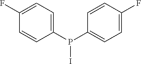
P(C1=CC=C(F)C=C1)(C1=CC=C(F)C=C1)I
